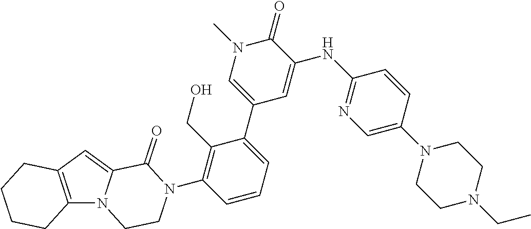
C12=C(C=C3N1CCN(C1=C(CO)C(C4=CN(C)C(=O)C(NC5=NC=C(N6CCN(CC)CC6)C=C5)=C4)=CC=C1)C3=O)CCCC2
